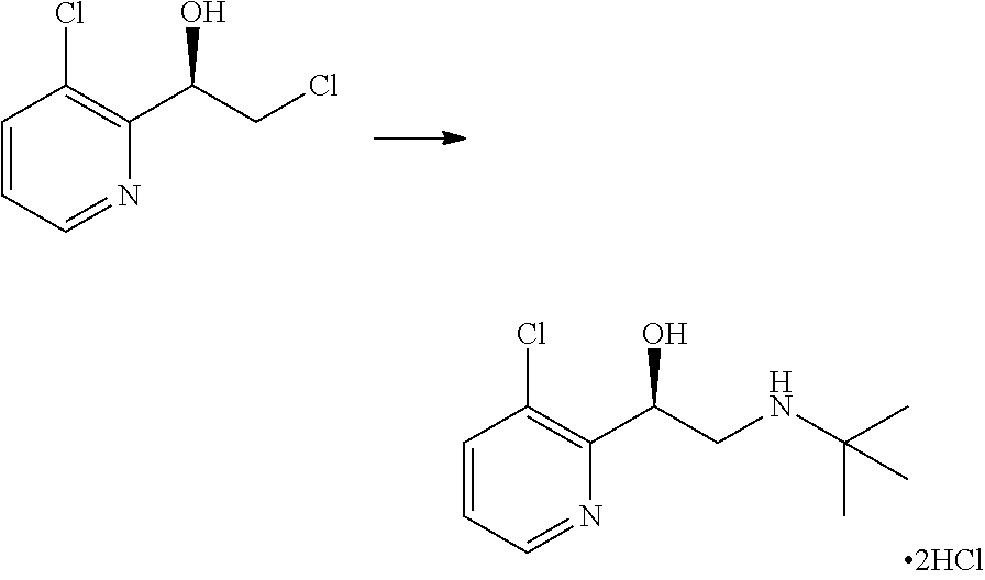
C1=CC=NC(C(CCl)O)=C1Cl.C1=CC=NC(C(CNC(C)(C)C)O)=C1Cl
